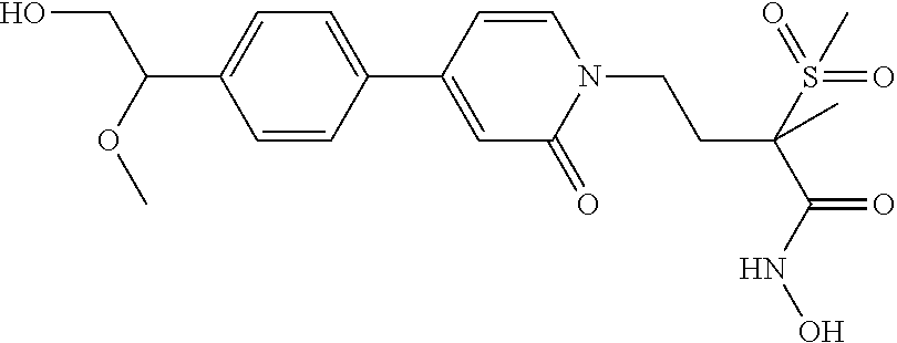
C1=CC(C2=CC=C(C(OC)CO)C=C2)=CC(=O)N1CCC(S(=O)(=O)C)(C(=O)NO)C
